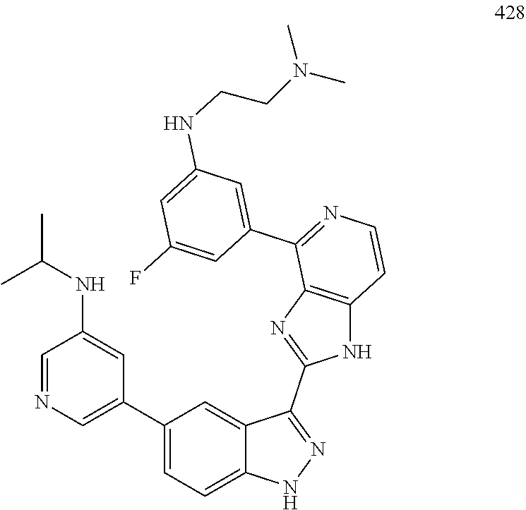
C1=NC=C(C2=CC=C3C(=C2)C(C2=NC4=C(N2)C=CN=C4C2=CC(NCCN(C)C)=CC(F)=C2)=NN3)C=C1NC(C)C
